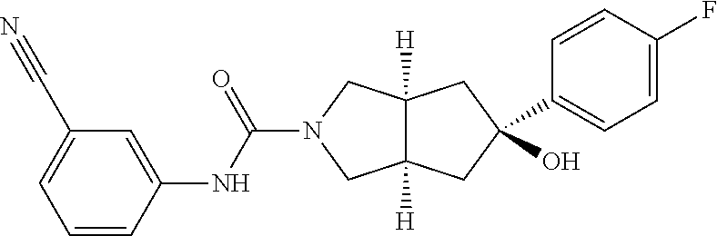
C12([H])C([H])(CC(O)(C3=CC=C(F)C=C3)C1)CN(C(NC1=CC(C#N)=CC=C1)=O)C2
